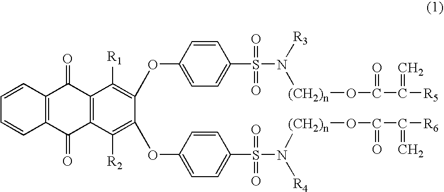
C12=C(C([R2])=C(OC3=CC=C(S(=O)(=O)N([(CH2)n]OC(C(=C)[R6])=O)[R4])C=C3)C(OC3=CC=C(S(=O)(=O)N([R3])[(CH2)n]OC(C(=C)[R5])=O)C=C3)=C1[R1])C(=O)C1=C(C2=O)C=CC=C1
